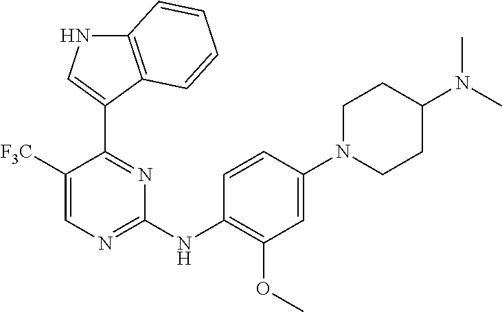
C1([F3C])=CN=C(NC2=C(OC)C=C(N3CCC(N(C)C)CC3)C=C2)N=C1C1=CNC2=C1C=CC=C2
